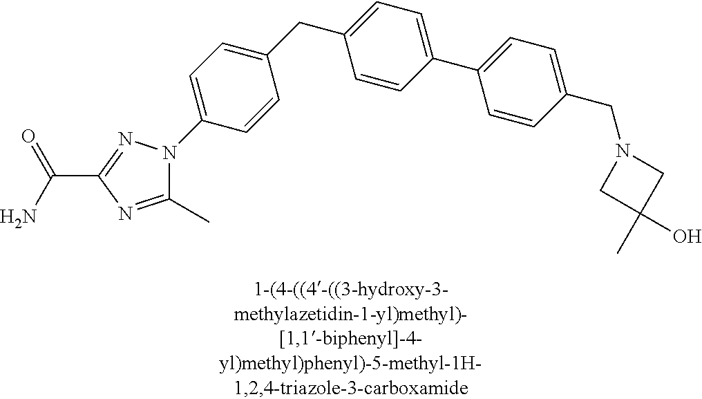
C1(CC2=CC=C(C3=CC=C(CN4CC(O)(C)C4)C=C3)C=C2)=CC=C(N2C(C)=NC(C(N)=O)=N2)C=C1
